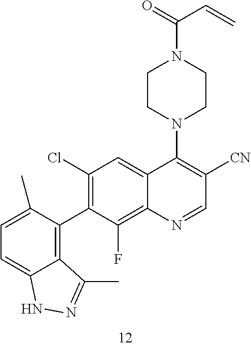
C1=C(C)C(C2=C(Cl)C=C3C(=C2F)N=CC([CN])=C3N2CCN(C(=O)C=C)CC2)=C2C(=C1)NN=C2C
